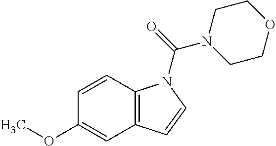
C12=C(C=CN1C(N1CCOCC1)=O)C=C(OC)C=C2
